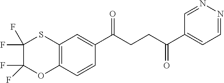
C1(C(CCC(C2=CC=NN=C2)=O)=O)=CC2=C(C=C1)OC(F)(F)C(F)(F)S2
